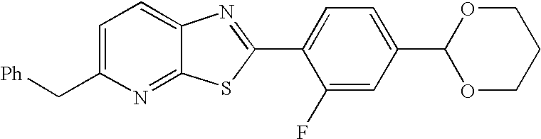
[Ph]CC1=CC=C2C(=N1)SC(C1=CC=C(C3OCCCO3)C=C1F)=N2
